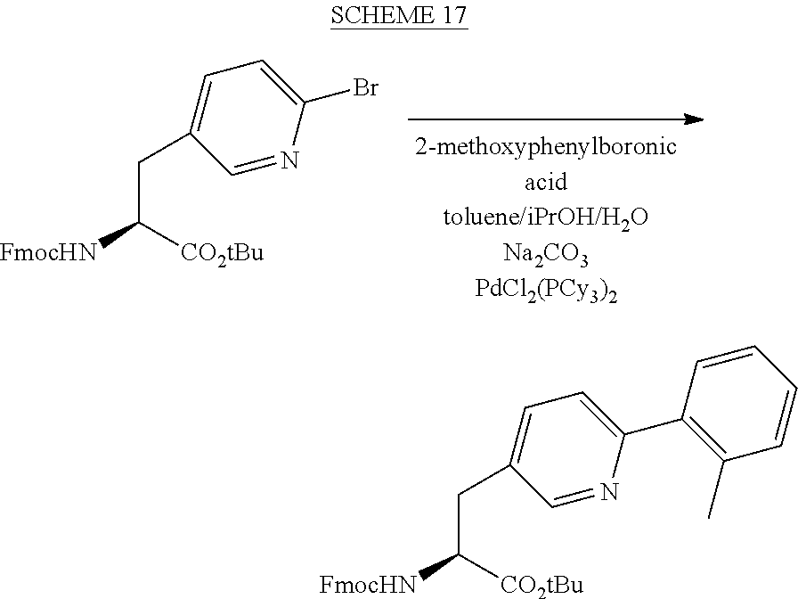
C1=NC(Br)=CC=C1CC([FmocHN])[CO2tBu].C1=NC(C2=C(C)C=CC=C2)=CC=C1CC([FmocHN])[CO2tBu]
